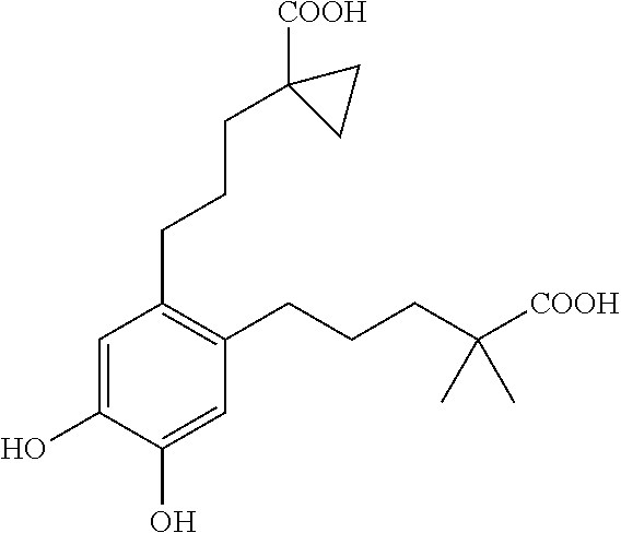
C1=C(O)C(O)=CC(CCCC([COOH])(C)C)=C1CCCC1([COOH])CC1
